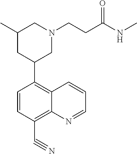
CC1CC(C2=C3C(=C(C#N)C=C2)N=CC=C3)CN(CCC(NC)=O)C1
